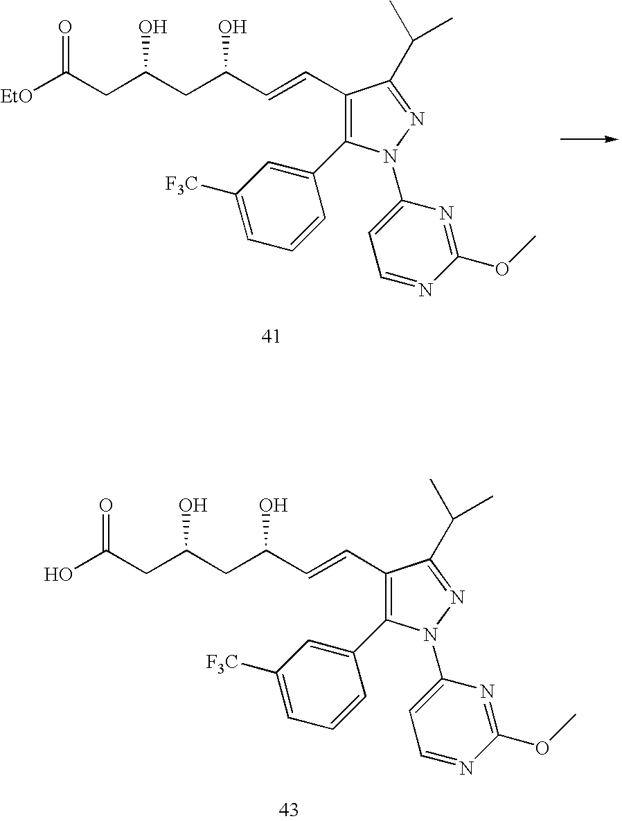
C1(C=CC(CC(CC([EtO])=O)O)O)=C(C2=CC([F3C])=CC=C2)N(C2=CC=NC(OC)=N2)N=C1C(C)C.C1(C=CC(CC(CC(O)=O)O)O)=C(C2=CC([F3C])=CC=C2)N(C2=CC=NC(OC)=N2)N=C1C(C)C
